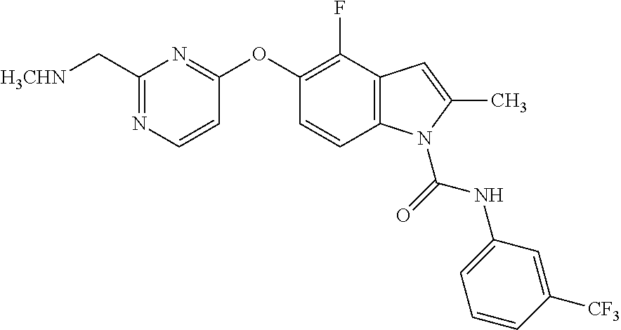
C1(C[H3CHN])=NC=CC(OC2=C(F)C3=C(C=C2)N(C(=O)NC2=CC=CC([CF3])=C2)C(C)=C3)=N1
